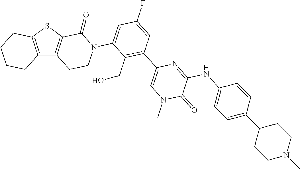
C12=C(SC3=C1CCN(C1=CC(F)=CC(C4=CN(C)C(=O)C(NC5=CC=C(C6CCN(C)CC6)C=C5)=N4)=C1CO)C3=O)CCCC2
